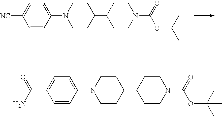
C1=CC(N2CCC(C3CCN(C(OC(C)(C)C)=O)CC3)CC2)=CC=C1[NC].C1=CC(N2CCC(C3CCN(C(OC(C)(C)C)=O)CC3)CC2)=CC=C1C(N)=O
